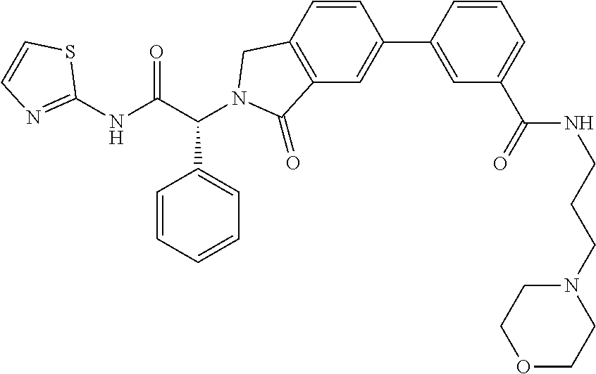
C1(NC(C(C2=CC=CC=C2)N2CC3=C(C=C(C4=CC(C(=O)NCCCN5CCOCC5)=CC=C4)C=C3)C2=O)=O)=NC=CS1
